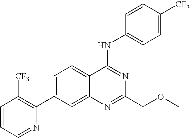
C1=CC=NC(C2=CC=C3C(=C2)N=C(COC)N=C3NC2=CC=C([CF3])C=C2)=C1[CF3]
